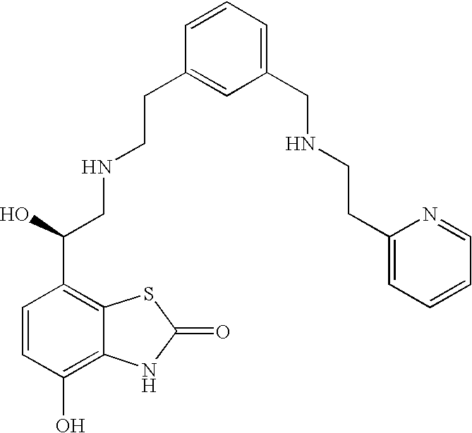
C1=CC(O)=C2C(=C1C(O)CNCCC1=CC(CNCCC3=CC=CC=N3)=CC=C1)SC(=O)N2
